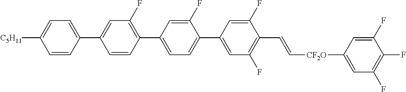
C1(F)=CC(C2=C(F)C=C(C3=CC=C([C5H11])C=C3)C=C2)=CC=C1C1=CC(F)=C(C=C[CF2O]C2=CC(F)=C(F)C(F)=C2)C(F)=C1
